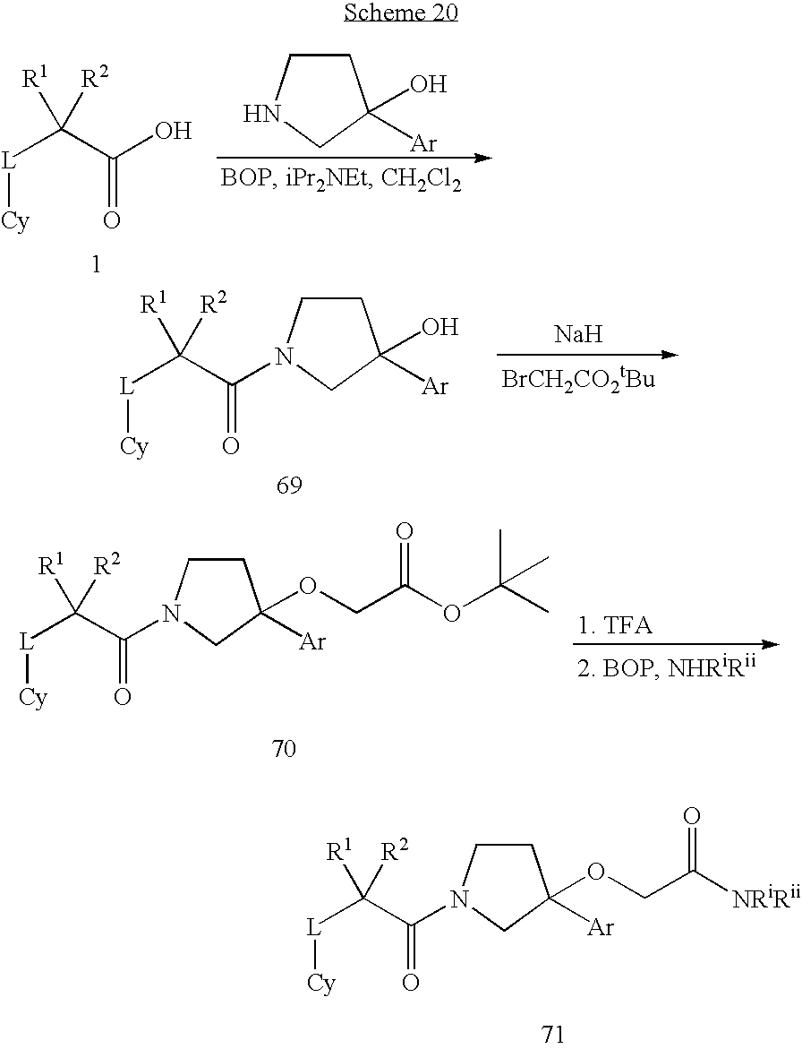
[L]([Cy])C([R1])([R2])C(=O)O.C1CNCC1(O)[Ar].C1CN(C(=O)C([L][Cy])([R1])[R2])CC1(O)[Ar].[Na].C1CN(C(=O)C([L][Cy])([R1])[R2])CC1(OCC(=O)OC(C)(C)C)[Ar].C1CN(C(=O)C([L][Cy])([R1])[R2])CC1(OCC(=O)[NRiRii])[Ar]
